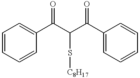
C1=CC=CC(C(C(C(C2=CC=CC=C2)=O)S[C8H17])=O)=C1
